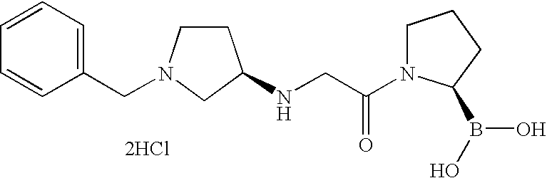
N(CC(N1CCCC1B(O)O)=O)C1CCN(CC2=CC=CC=C2)C1.[2HCl]
